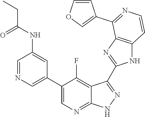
C1=NC=C(C2=CN=C3C(=C2F)C(C2=NC4=C(N2)C=CN=C4C2=COC=C2)=N[N H]3)C=C1NC(CC)=O
